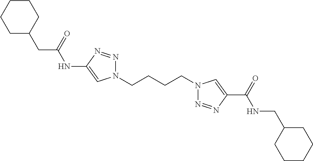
C1(NC(CC2CCCCC2)=O)=CN(CCCCN2N=NC(C(=O)NCC3CCCCC3)=C2)N=N1
